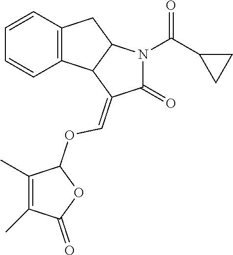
C12=C(C=CC=C1)CC1C2C(=COC2C(C)=C(C)C(=O)O2)C(=O)N1C(C1CC1)=O
